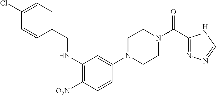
C1N(C2=CC(NCC3=CC=C(Cl)C=C3)=C([O2N])C=C2)CCN(C(C2=NN=CN2)=O)C1
